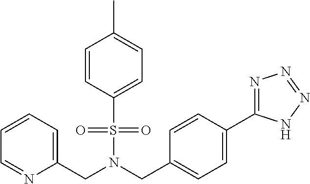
C1=CC=C(CN(CC2=CC=C(C3=NN=NN3)C=C2)S(=O)(=O)C2=CC=C(C)C=C2)N=C1
